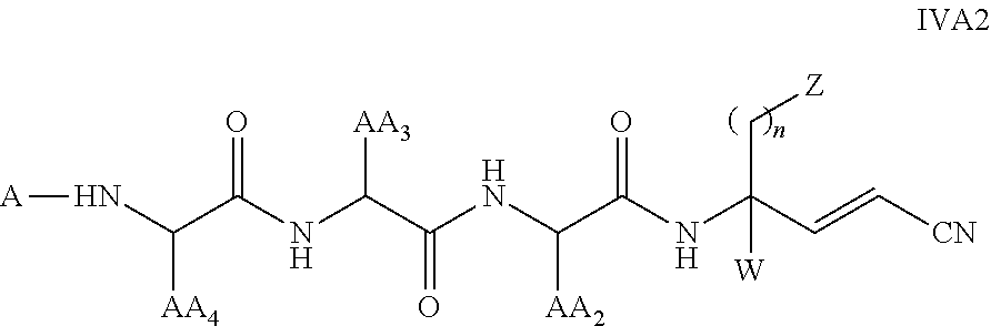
N(C(C(NC(C(NC(C(NC(C=C[CN])(C[Z])[W])=O)[AA2])=O)[AA3])=O)[AA4])[A]
